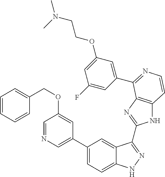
C1(C2=CN=CC(OCC3=CC=CC=C3)=C2)=CC=C2C(=C1)C(C1=NC3=C(N1)C=CN=C3C1=CC(OCCN(C)C)=CC(F)=C1)=NN2
